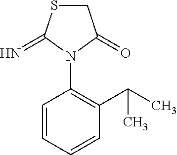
C1SC(=N)N(C2=C(C(C)C)C=CC=C2)C1=O
